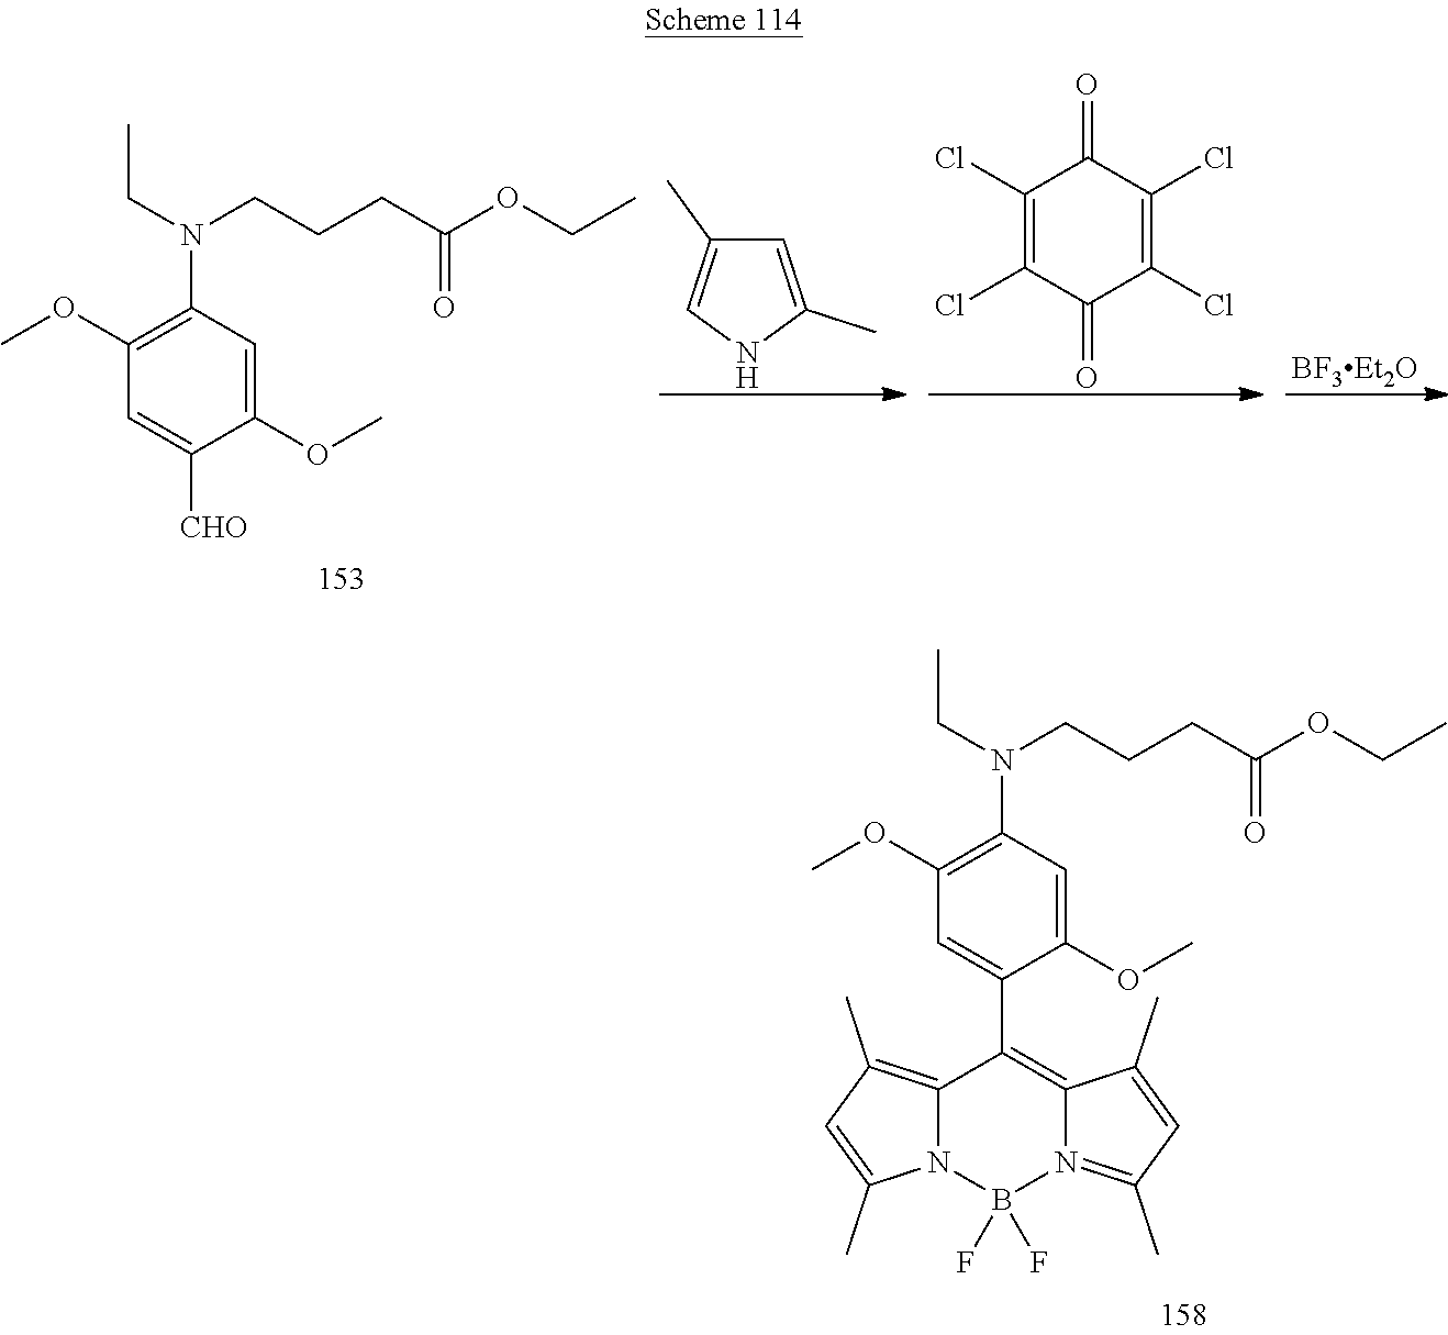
C1(C)=CNC(C)=C1.C1=C([CHO])C(OC)=CC(N(CC)CCCC(OCC)=O)=C1OC.C1(Cl)=C(Cl)C(=O)C(Cl)=C(Cl)C1=O.C1=C(C2=C3N(=C(C)C=C3C)B(F)(F)N3C2=C(C)C=C3C)C(OC)=CC(N(CC)CCCC(OCC)=O)=C1OC
